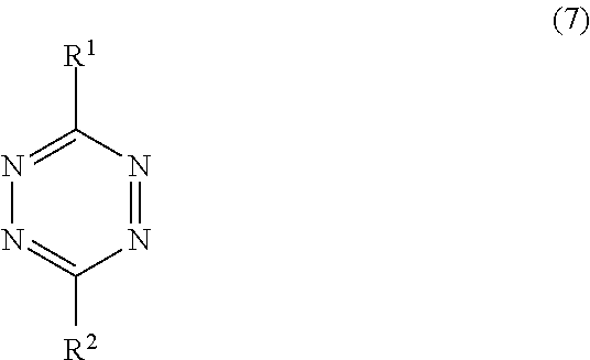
N1=C([R1])N=NC([R2])=N1
